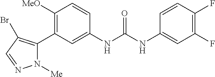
C1([MeO])=C(C2=C(Br)C=NN2[Me])C=C(NC(NC2=CC(F)=C(F)C=C2)=O)C=C1
